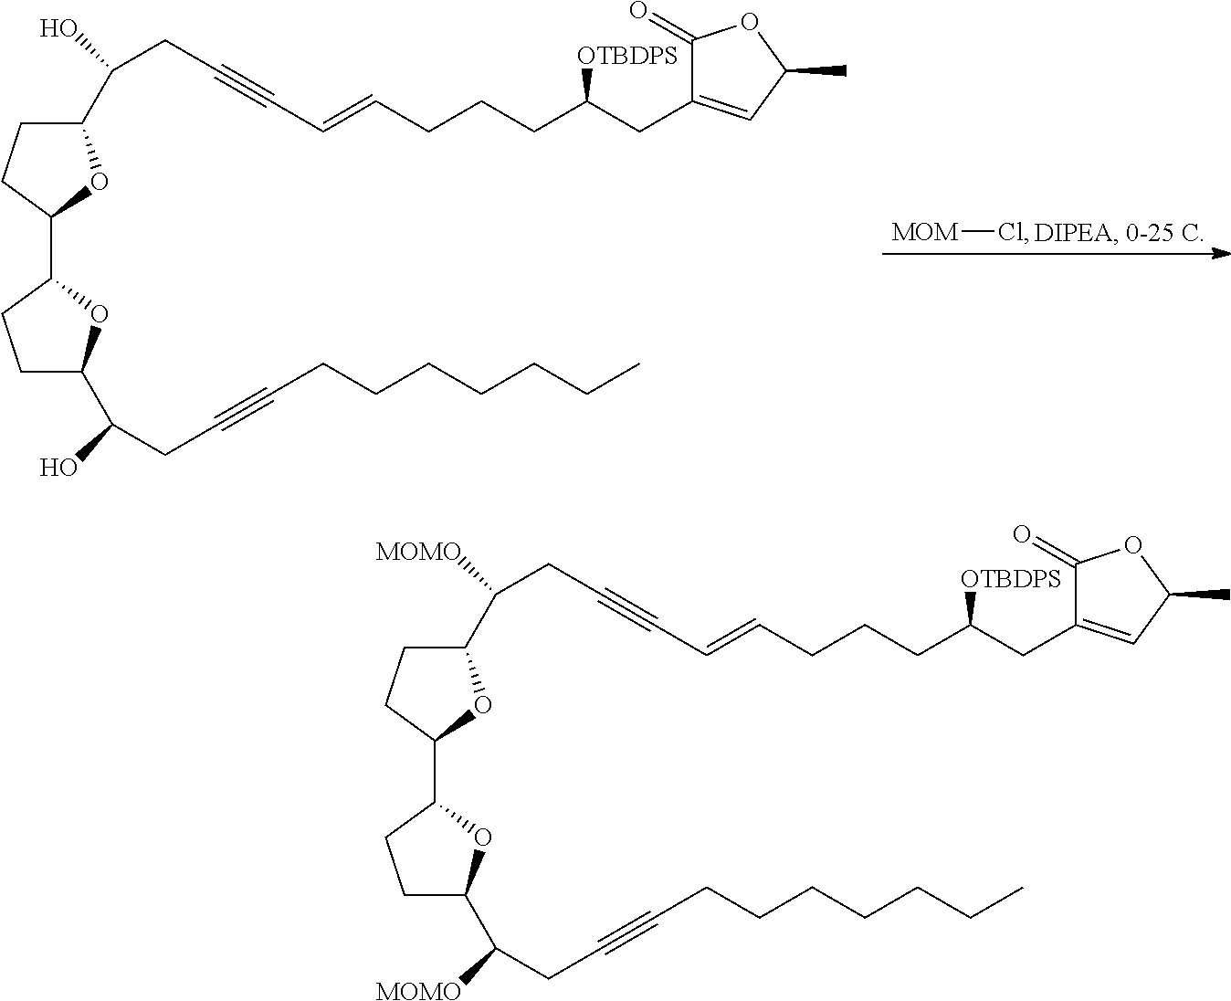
C1(C(CC#CC=CCCCC(CC2=CC(C)OC2=O)[OTBDPS])O)CCC(C2CCC(C(CC#CCCCCCCC)O)O2)O1.[MOM]Cl.C1(C(CC#CC=CCCCC(CC2=CC(C)OC2=O)[OTBDPS])[MOMO])CCC(C2CCC(C(CC#CCCCCCCC)[MOMO])O2)O1
